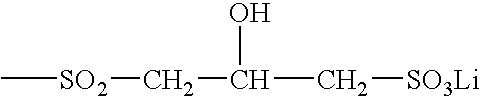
C[SO2]CC(O)C[SO3Li]
